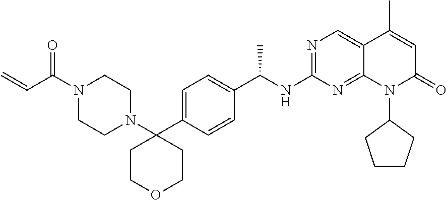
N1=C(NC(C2=CC=C(C3(N4CCN(C(C=C)=O)CC4)CCOCC3)C=C2)C)N=C2C(=C1)C(C)=CC(=O)N2C1CCCC1
